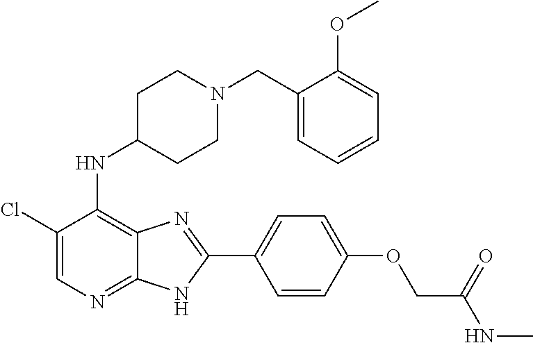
C1(Cl)=CN=C2C(=C1NC1CCN(CC3=CC=CC=C3OC)CC1)N=C(C1=CC=C(OCC(NC)=O)C=C1)N2
